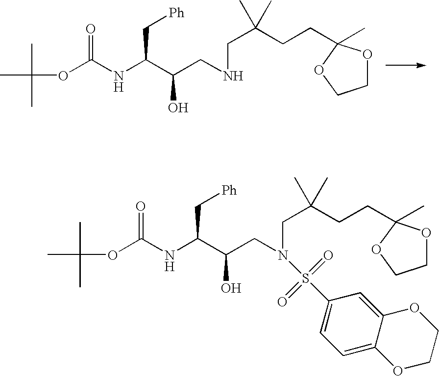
CC(OC(NC(C(CNCC(CCC1(C)OCCO1)(C)C)O)C[Ph])=O)(C)C.CC(OC(NC(C(CN(CC(CCC1(C)OCCO1)(C)C)S(C1=CC=C2C(=C1)OCCO2)(=O)=O)O)C[Ph])=O)(C)C
